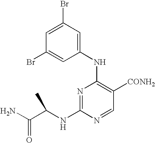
N1=C(NC(C(N)=O)C)N=CC([CONH2])=C1NC1=CC(Br)=CC(Br)=C1
